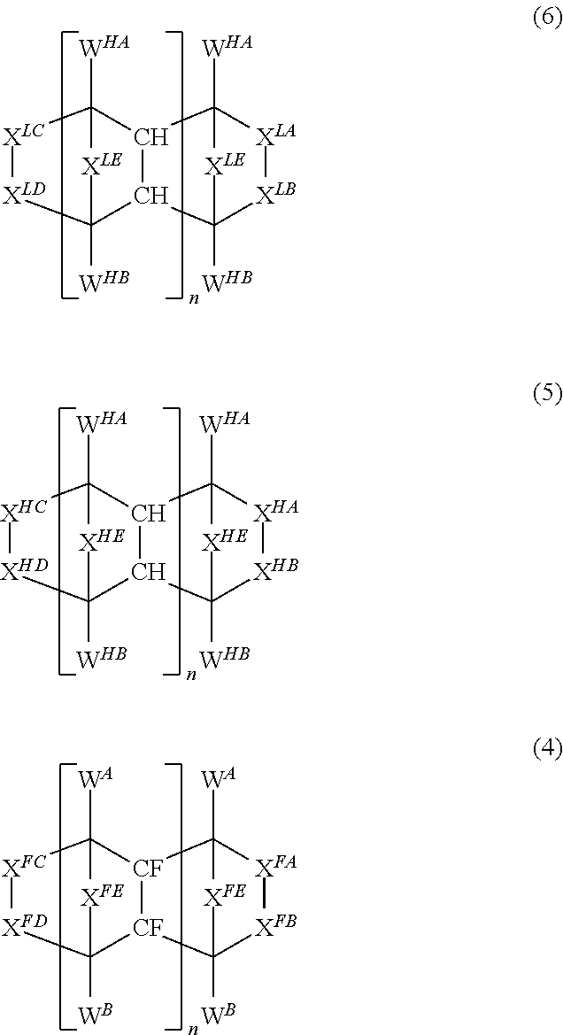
[XLC]1[XLD]C2([WHB])C3C(C1([WHA])[XLE]2)C1([WHA])[XLA][XLB]C3([WHB])[XLE]1.[XHC]1[XHD]C2([WHB])C3C(C1([WHA])[XHE]2)C1([WHA])[XHA][XHB]C3([WHB])[XHE]1.[XFC]1[XFD]C2([WB])[CF]3[CF](C1([WA])[XFE]2)C1([WA])[XFA][XFB]C3([WB])[XFE]1
